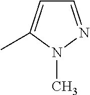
C1=NN(C)C(C)=C1
